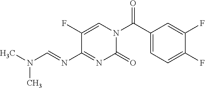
O=C(C1=CC=C(F)C(F)=C1)N1C=C(F)C(N=CN(C)C)=NC1=O
